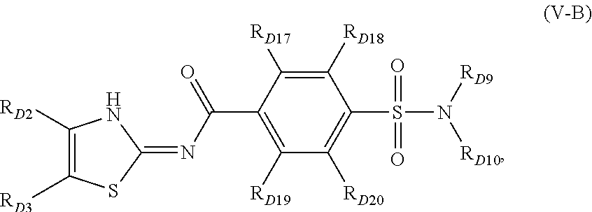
C1([RD2])=C([RD3])SC(=NC(C2=C([RD19])C([RD20])=C(S(N([RD10])[RD9])(=O)=O)C([RD18])=C2[RD17])=O)N1
